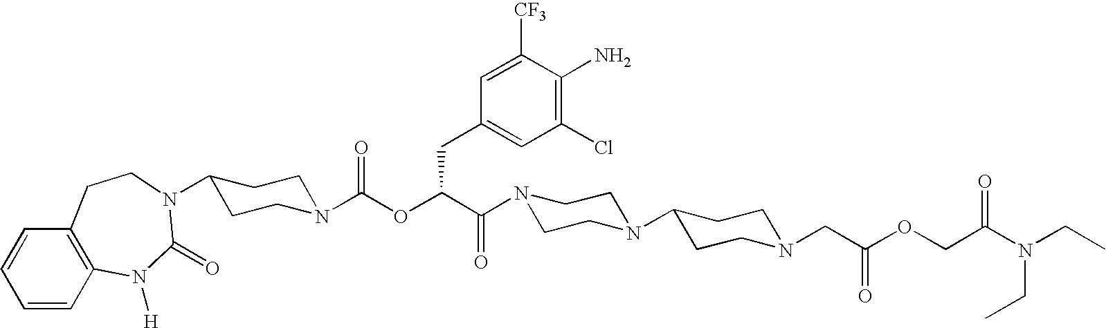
N1(C(C(OC(N2CCC(N3C(=O)N([H])C4=C(C=CC=C4)CC3)CC2)=O)CC2=CC(Cl)=C(N)C([CF3])=C2)=O)CCN(C2CCN(CC(OCC(N(CC)CC)=O)=O)CC2)CC1
